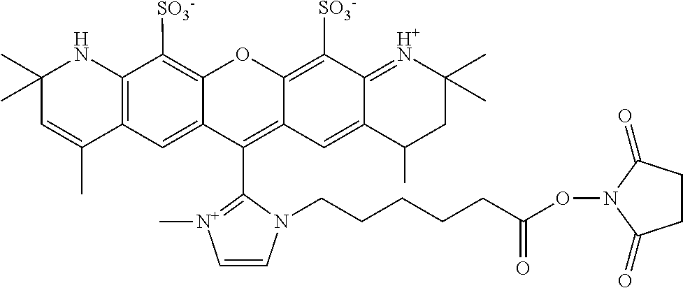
C12=C([SO3-])C3=C(C=C1C(C1=[N+](C)C=CN1CCCCCC(ON1C(=O)CCC1=O)=O)=C1C(=C([SO3-])C4=[H+N]C(C)(C)CC(C)C4=C1)O2)C(C)=CC(C)(C)N3
